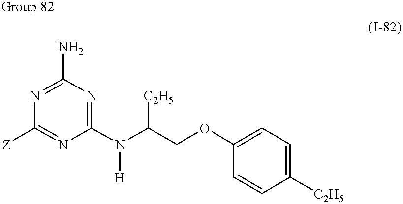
N1=C(N)N=C(N(C(COC2=CC=C([C2H5])C=C2)[C2H5])[H])N=C1[Z]
